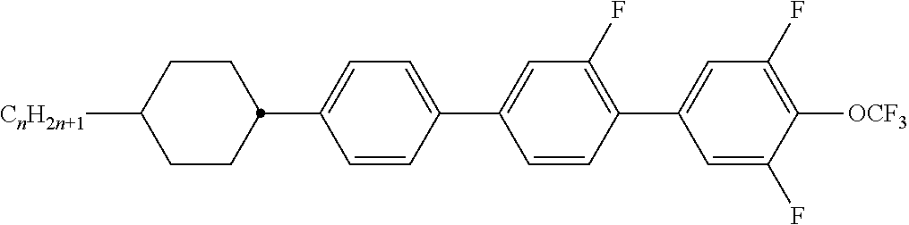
C1=CC(C2=CC=C(C3CCC([CnH2n+1])CC3)C=C2)=CC(F)=C1C1=CC(F)=C([OCF3])C(F)=C1
